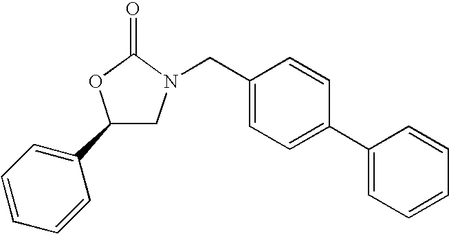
C1(C2=CC=CC=C2)CN(CC2=CC=C(C3=CC=CC=C3)C=C2)C(=O)O1
